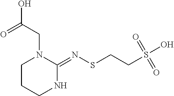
C1CCNC(=NSCCS(O)(=O)=O)N1CC(O)=O
